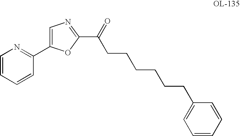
C1=CC=CC(C2=CN=C(C(=O)CCCCCCC3=CC=CC=C3)O2)=N1
